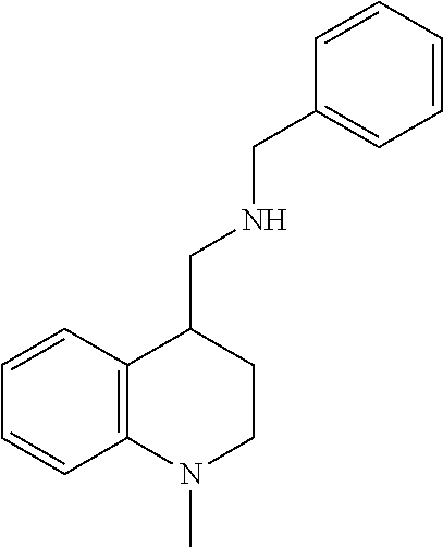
C1=CC2=C(C=C1)C(CNCC1=CC=CC=C1)CCN2C
